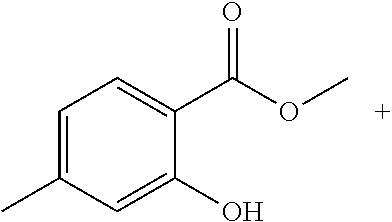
C1=C(C)C=C(O)C(C(OC)=O)=C1
